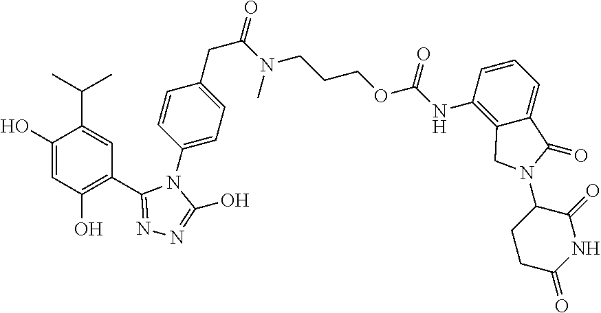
C1(O)=CC(O)=C(C2=NN=C(O)N2C2=CC=C(CC(=O)N(CCCOC(NC3=C4C(=CC=C3)C(=O)N(C3C(=O)NC(=O)CC3)C4)=O)C)C=C2)C=C1C(C)C
